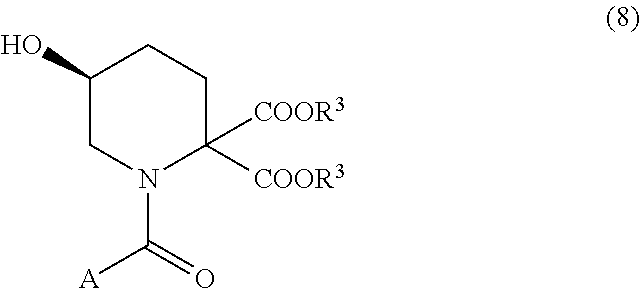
C1(O)CN(C(=O)[A])C([COOR3])([COOR3])CC1
